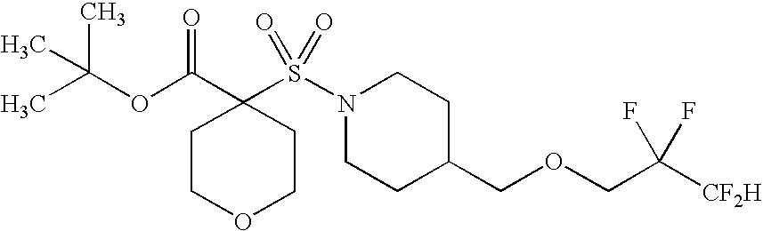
C1COCCC1(C(=O)OC(C)(C)C)S(N1CCC(COCC([CF2H])(F)F)CC1)(=O)=O
